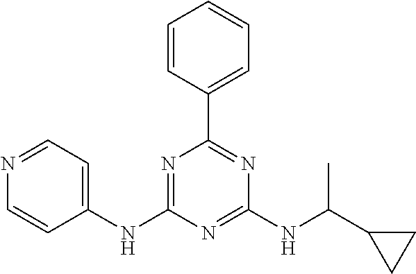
C1(NC2=NC(C3=CC=CC=C3)=NC(NC(C3CC3)C)=N2)=CC=NC=C1
